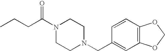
C(C(N1CCN(CC2=CC3=C(C=C2)OCO3)CC1)=O)CC
